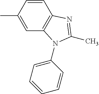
C1(C)=CC2=C(C=C1)N=C(C)N2C1=CC=CC=C1
